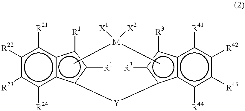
c1([Y]c2c([R3])c([R3])c3c2c([R44])c([R43])c([R42])c3[R41])c([R1])c([R1])c2c1c([R24])c([R23])c([R22])c2[R21].C[M](C)([X1])[X2]
